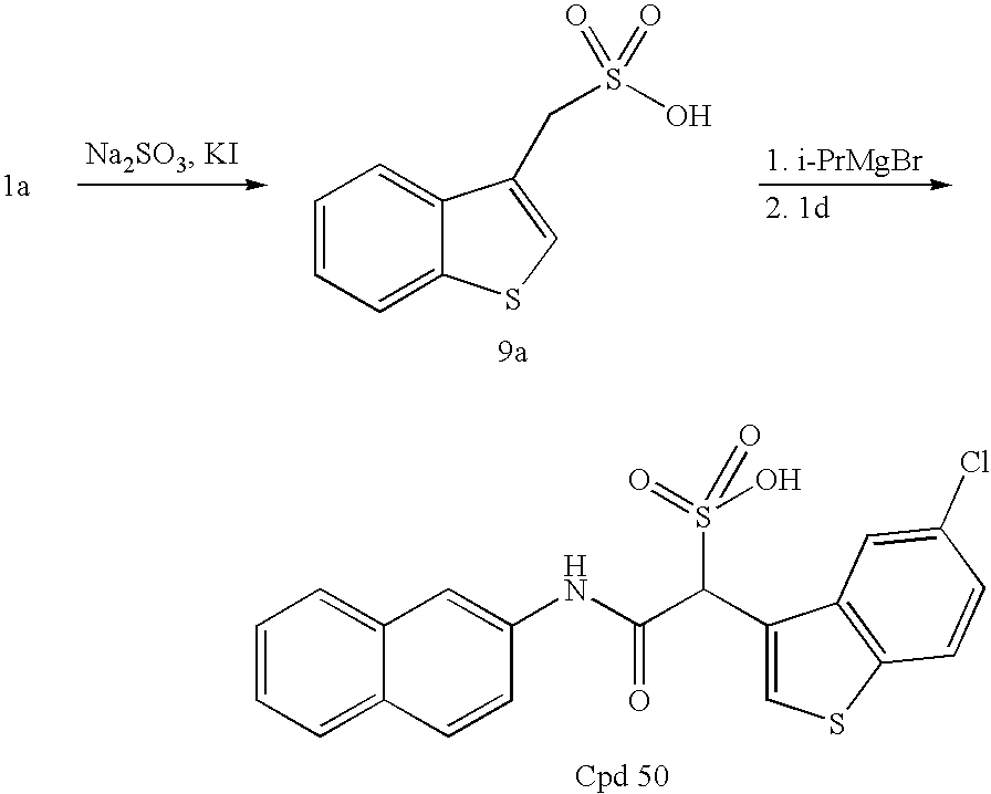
C1=CC=C2C(=C1)C(CS(O)(=O)=O)=CS2.C1=CC=C2C(=C1)C=C(NC(=O)C(S(O)(=O)=O)C1=CSC3=C1C=C(Cl)C=C3)C=C2
